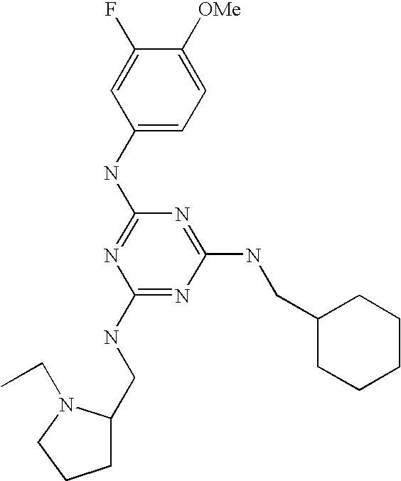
C1(NC2=NC(NCC3CCCN3CC)=NC(NCC3CCCCC3)=N2)=CC=C([OMe])C(F)=C1
